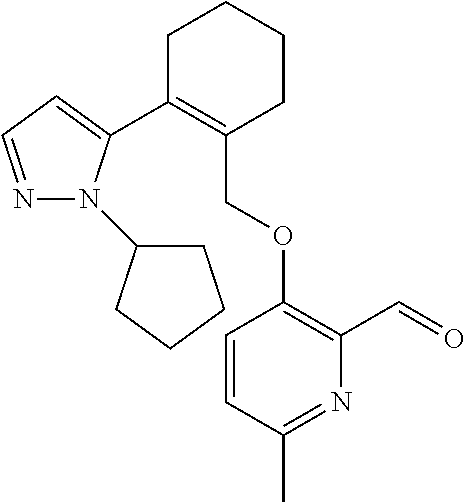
C1C(C2=CC=NN2C2CCCC2)=C(COC2=C(C=O)N=C(C)C=C2)CCC1
